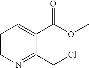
C1=CN=C(CCl)C(C(OC)=O)=C1
